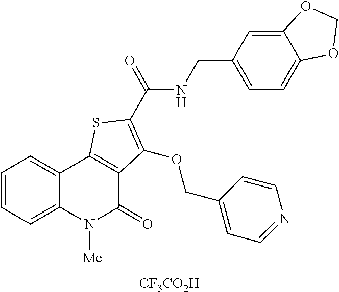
C1=CC=C2C(=C1)C1=C(C(=O)N2[Me])C(OCC2=CC=NC=C2)=C(C(NCC2=CC=C3C(=C2)OCO3)=O)S1.[CF3CO2H]
